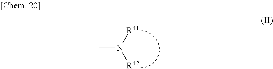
N([R41])([R42])C
